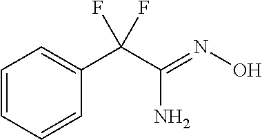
C1=CC=CC(C(C(=NO)N)(F)F)=C1
